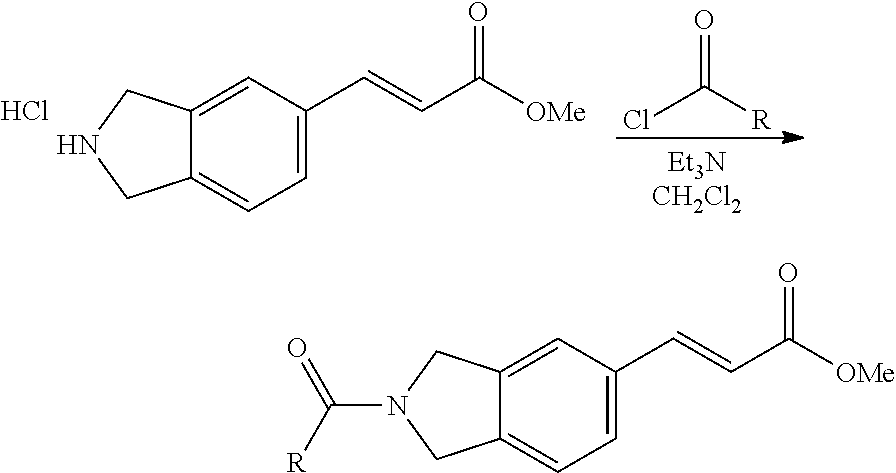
C12=CC=C(C=CC([OMe])=O)C=C1CN(C(=O)[R])C2.C12=CC=C(C=CC([OMe])=O)C=C1CNC2.Cl.ClC([R])=O
